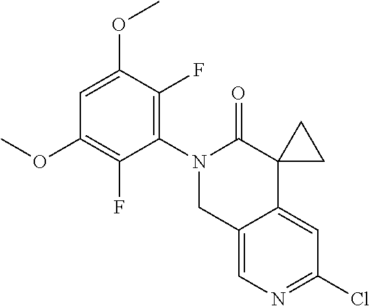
C1(OC)=C(F)C(N2CC3=CN=C(Cl)C=C3C3(C2=O)CC3)=C(F)C(OC)=C1
